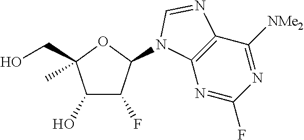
C1(O)C(F)C(N2C3=C(C([NMe2])=NC(F)=N3)N=C2)OC1(CO)C
